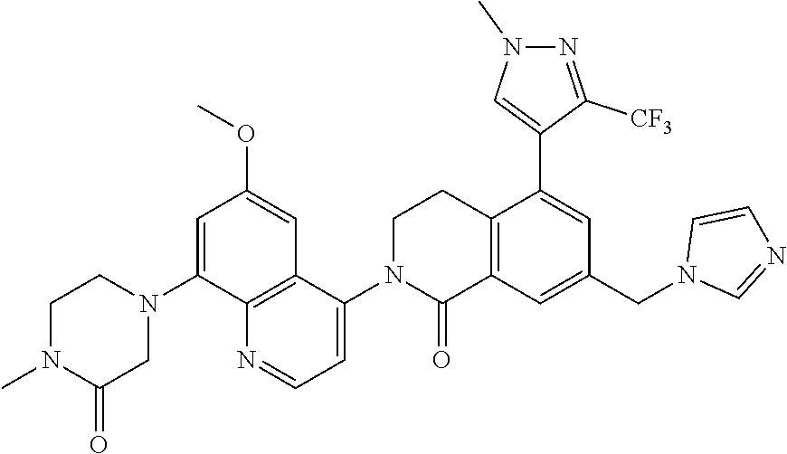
C1=C(N2CCN(C)C(=O)C2)C2=C(C=C1OC)C(N1C(=O)C3=C(CC1)C(C1=CN(C)N=C1[CF3])=CC(CN1C=NC=C1)=C3)=CC=N2
